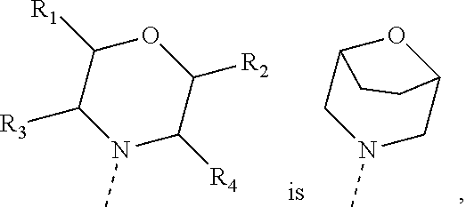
C1([R3])N(C)C([R4])C([R2])OC1[R1].C1N(C)CC2OC1CC2
